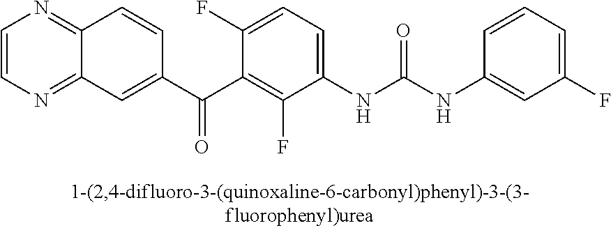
C1=CN=C2C(=N1)C=CC(C(C1=C(F)C(NC(NC3=CC(F)=CC=C3)=O)=CC=C1F)=O)=C2
